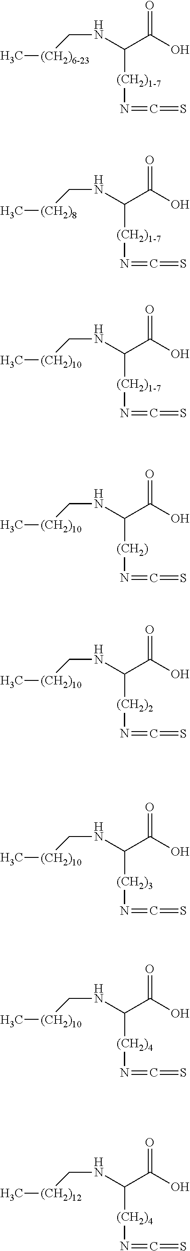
C[(CH2)6-23]CNC([(CH2)1-7]N=C=S)C(=O)O.C[(CH2)8]CNC([(CH2)1-7]N=C=S)C(=O)O.C[(CH2)10]CNC([(CH2)1-7]N=C=S)C(=O)O.C[(CH2)10]CNC([(CH2)]N=C=S)C(=O)O.C[(CH2)10]CNC([(CH2)2]N=C=S)C(=O)O.C[(CH2)10]CNC([(CH2)3]N=C=S)C(=O)O.C[(CH2)10]CNC([(CH2)4]N=C=S)C(=O)O.C[(CH2)12]CNC([(CH2)4]N=C=S)C(=O)O
